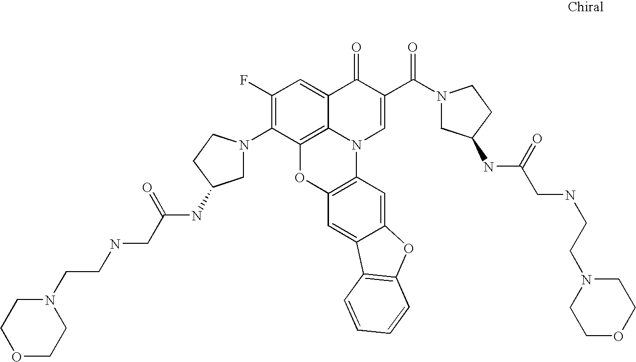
C1(F)=C(N2CC(NC(CNCCN3CCOCC3)=O)CC2)C2=C3C(=C1)C(=O)C(C(N1CC(NC(CNCCN4CCOCC4)=O)CC1)=O)=CN3C1=C(O2)C=C2C(=C1)OC1=C2C=CC=C1
